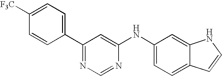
[F3C]C1=CC=C(C2=NC=NC(NC3=CC=C4C(=C3)NC=C4)=C2)C=C1
